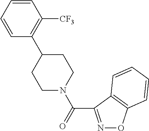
C1=CC=CC([CF3])=C1C1CCN(C(=O)C2=NOC3=C2C=CC=C3)CC1
